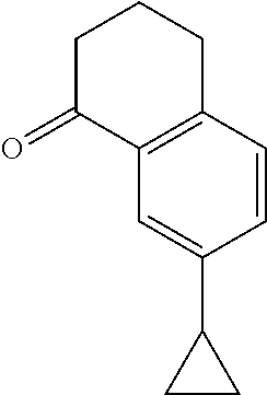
O=C1C2=C(CCC1)C=CC(C1CC1)=C2
